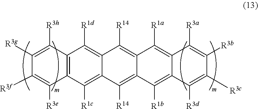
C12=C(C([R1c])=C3C(=C1[R1d])C([R14])=C1C(=C3[R14])C([R1b])=C3C(=C1[R1a])C([R3a])=C([R3b])C([R3c])=C3[R3d])C([R3e])=C([R3f])C([R3g])=C2[R3h]
